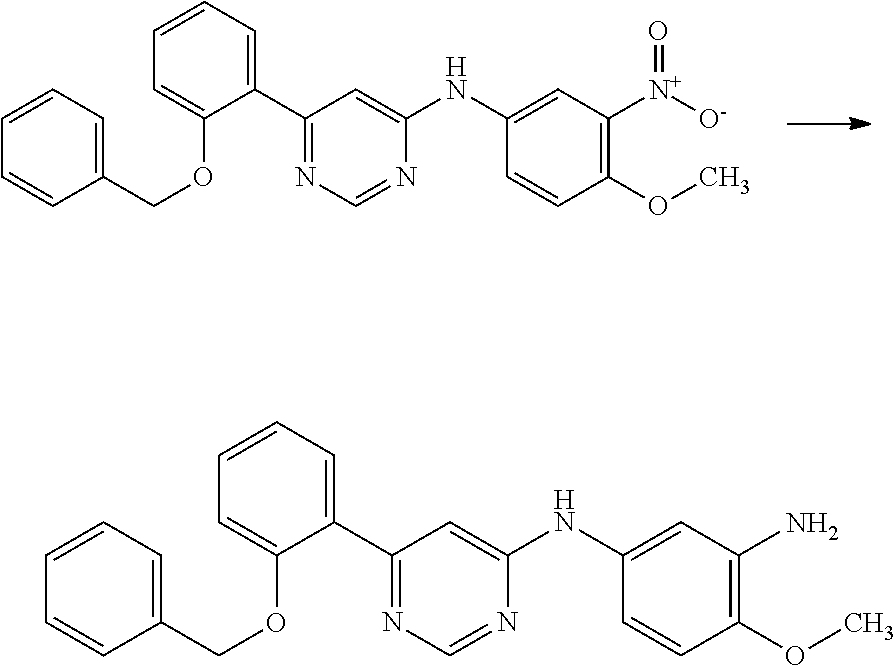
C1(C2=CC=CC=C2OCC2=CC=CC=C2)=NC=NC(NC2=CC([N+]([O-])=O)=C(OC)C=C2)=C1.C1(C2=CC=CC=C2OCC2=CC=CC=C2)=NC=NC(NC2=CC(N)=C(OC)C=C2)=C1
